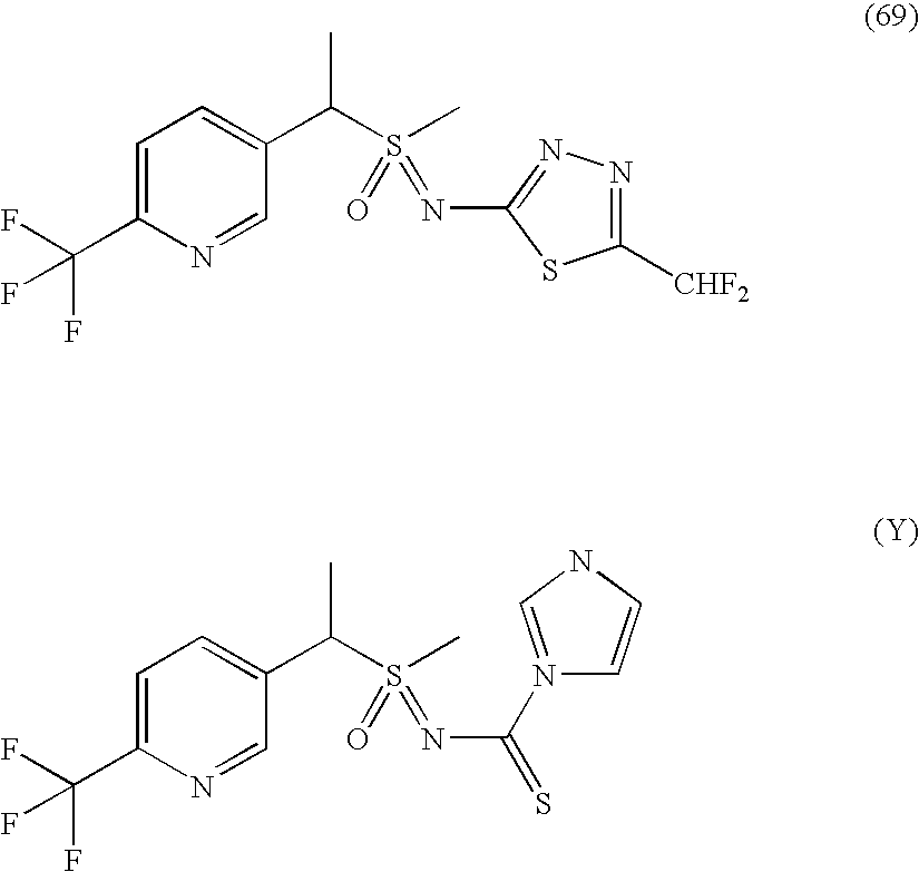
C1([CHF2])=NN=C(N=S(=O)(C)C(C2=CC=C(C(F)(F)F)N=C2)C)S1.N1(C(=S)N=S(=O)(C)C(C2=CC=C(C(F)(F)F)N=C2)C)=CNC=C1
